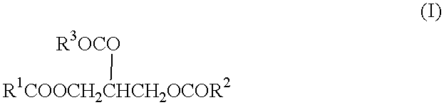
[R1COOCH2CHCH2OCOR2][R3OCO]
